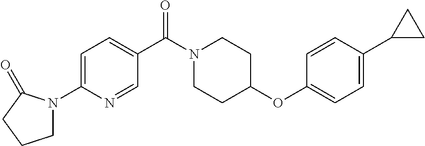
C1N(C2=CC=C(C(N3CCC(OC4=CC=C(C5CC5)C=C4)CC3)=O)C=N2)C(=O)CC1
